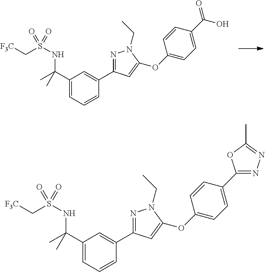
C1(C(C)(C)NS(C[F3C])(=O)=O)=CC=CC(C2=NN(CC)C(OC3=CC=C(C(=O)O)C=C3)=C2)=C1.C1(C(C)(C)NS(C[F3C])(=O)=O)=CC=CC(C2=NN(CC)C(OC3=CC=C(C4=NN=C(C)O4)C=C3)=C2)=C1
